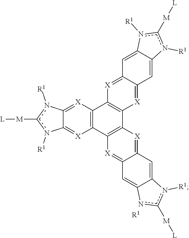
C12=[X]C3=C([X]=C1n([R1])c([M][L])n2[R1])C1=C(C2=C3[X]=C3C(=[X]2)C=C2n([R1])c([M][L])nC2=C3)[X]=C2C(=[X]1)C=C1n([R1])c([M][L])n([R1])C1=C2.[R1]
